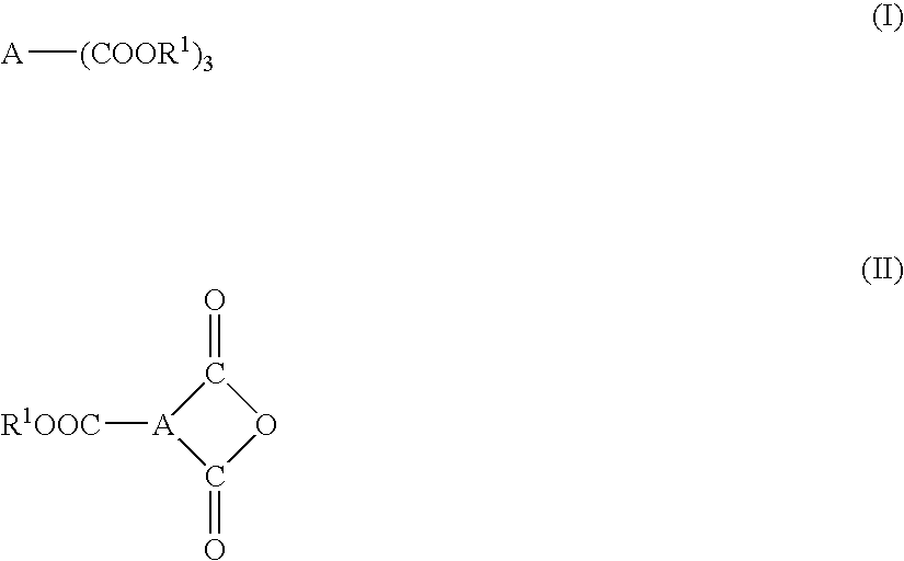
[A][(COOR1)3].[R1OOC][A]1C(=O)OC1=O
